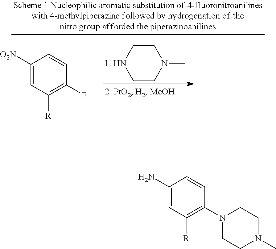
N1(C)CC[1. HN]CC1.C1([O2N])=CC([R])=C(F)C=C1.C1(N)=CC([R])=C(N2CCN(C)CC2)C=C1
